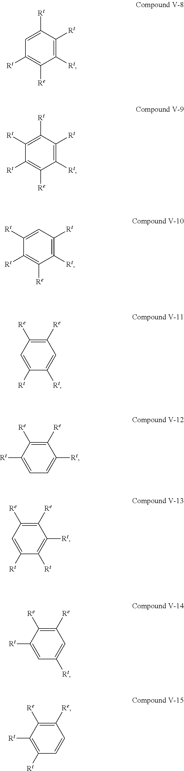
C1=C([Rt])C([Rt])=C([Rt])C([Re])=C1[Rt].C1([Rt])=C([Rt])C([Rt])=C([Rt])C([Re])=C1[Rt].C1([Rt])=CC([Rt])=C([Rt])C([Re])=C1[Rt].C1=C([Rt])C([Rt])=CC([Re])=C1[Re].C1([Rt])=CC=C([Rt])C([Re])=C1[Re].C1=C([Rt])C([Rt])=C([Rt])C([Re])=C1[Re].C1([Rt])=CC([Rt])=CC([Re])=C1[Re].C1([Rt])=C([Rt])C=CC([Re])=C1[Re]
